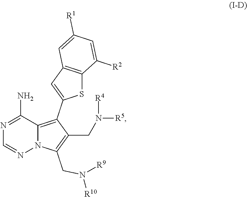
N1=C(N)C2=C(C3=CC4=C(S3)C([R2])=CC([R1])=C4)C(CN([R5])[R4])=C(CN([R9])[R10])N2N=C1
